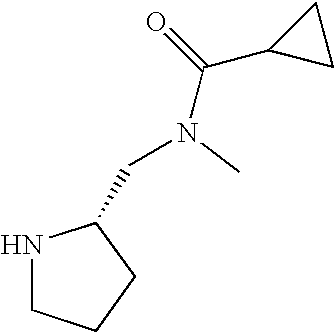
N1CCCC1CN(C(C1CC1)=O)C
